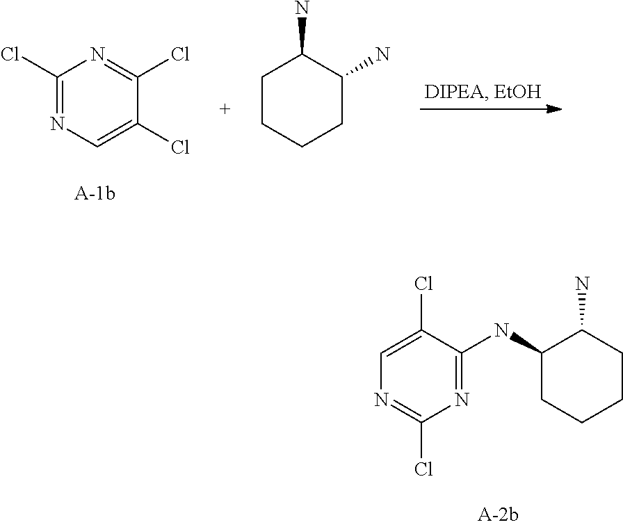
C1=C(Cl)C(NC2CCCCC2N)=NC(Cl)=N1.C1(Cl)=NC=C(Cl)C(Cl)=N1.C1CCCC(N)C1N
